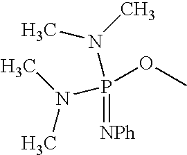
N(P(OC)(=[NPh])N(C)C)(C)C
